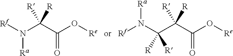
[Rf]N(C(C(=O)O[Re])([R])[R])[Ra].N(C(C(C(=O)O[Re])([R])[R])([R])[R])([Rf])[Ra]
